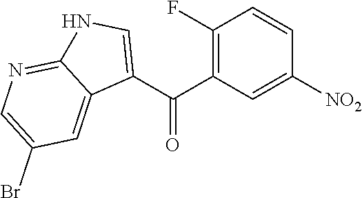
C1([NO2])=CC(C(C2=CNC3=NC=C(Br)C=C23)=O)=C(F)C=C1
